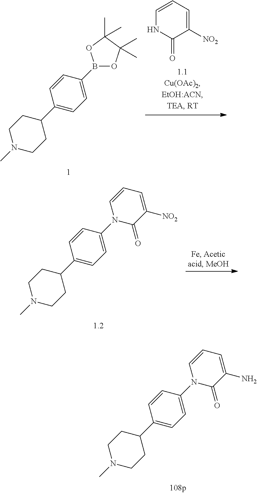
C1=CC=C([NO2])C(=O)N1.O1B(C2=CC=C(C3CCN(C)CC3)C=C2)OC(C)(C)C1(C)C.N1(C2=CC=C(C3CCN(C)CC3)C=C2)C(=O)C([NO2])=CC=C1.N1(C2=CC=C(C3CCN(C)CC3)C=C2)C(=O)C(N)=CC=C1
